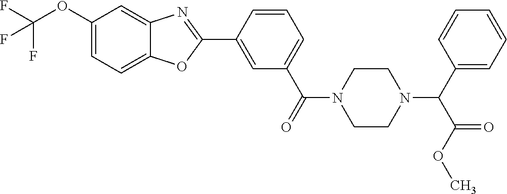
C1=C(C2=NC3=CC(OC(F)(F)F)=CC=C3O2)C=CC=C1C(=O)N1CCN(C(C2=CC=CC=C2)C(OC)=O)CC1
